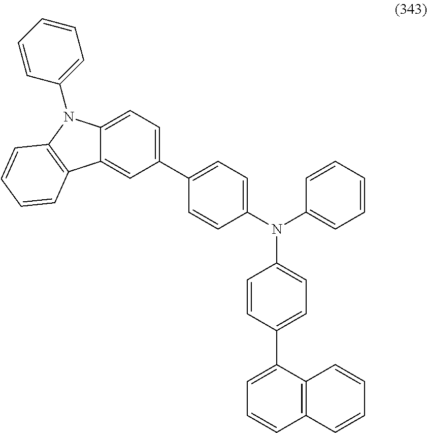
C1=CC(C2=CC=CC3=C2C=CC=C3)=CC=C1N(C1=CC=C(C2=CC=C3C(=C2)C2=C(N3C3=CC=CC=C3)C=CC=C2)C=C1)C1=CC=CC=C1
